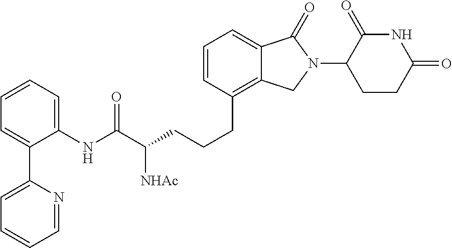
C(CC1=C2C(=CC=C1)C(=O)N(C1C(=O)NC(=O)CC1)C2)CC(C(NC1=CC=CC=C1C1=CC=CC=N1)=O)[NHAc]
